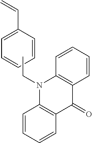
C1=C(C=C)C=CC=C1.CCN1C2=C(C(=O)C3=C1C=CC=C3)C=CC=C2
